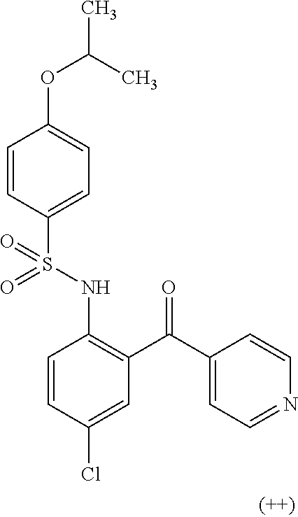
C1=CC(S(NC2=C(C(C3=CC=NC=C3)=O)C=C(Cl)C=C2)(=O)=O)=CC=C1OC(C)C
